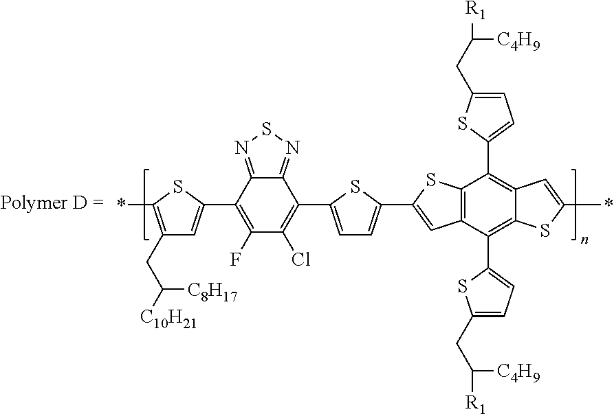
C1(CC([C8H17])[C10H21])=C(*)SC(C2=C(F)C(Cl)=C(C3=CC=C(C4=CC5=C(S4)C(C4=CC=C(CC([C4H9])[R1])S4)=C4C(=C5C5=CC=C(CC([C4H9])[R1])S5)SC(*)=C4)S3)C3=NSN=C23)=C1
